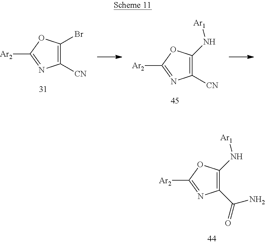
C1(C(=O)N)=C(N[Ar1])OC([Ar2])=N1.C1([CN])=C(Br)OC([Ar2])=N1.C1([CN])=C(N[Ar1])OC([Ar2])=N1
